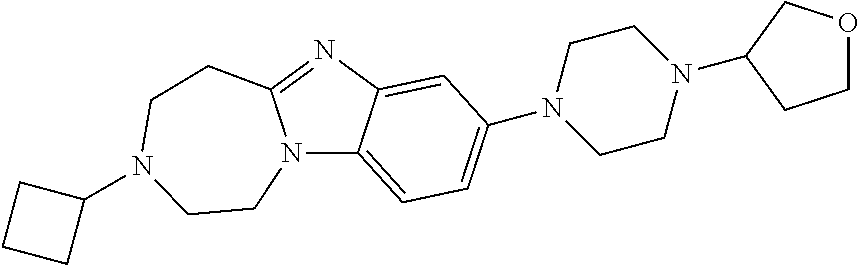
N12C3=CC=C(N4CCN(C5COCC5)CC4)C=C3N=C1CCN(C1CCC1)CC2
